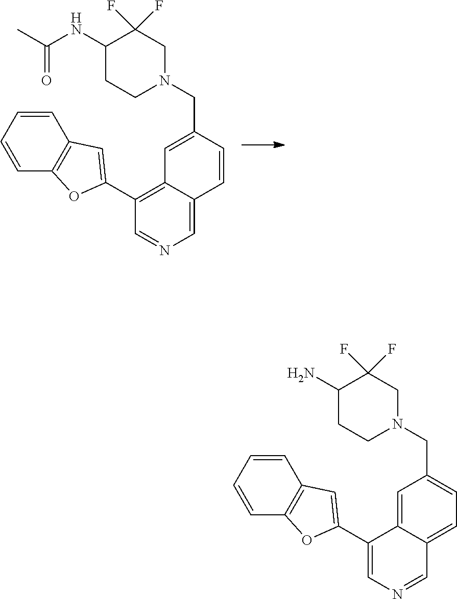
CC(NC1CCN(CC2=CC3=C(C4=CC5=C(C=CC=C5)O4)C=NC=C3C=C2)CC1(F)F)=O.NC1CCN(CC2=CC=C3C(=C2)C(C2=CC4=C(C=CC=C4)O2)=CN=C3)CC1(F)F
